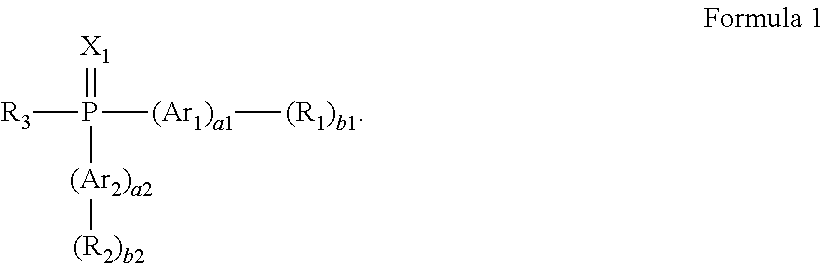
[R3]P(=[X1])([(Ar2)a2][(R2)b2])[(Ar1)a1][(R1)b1]
